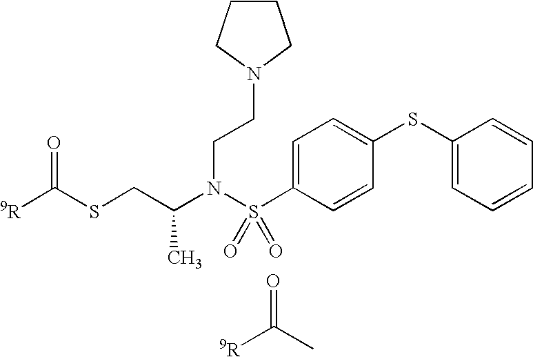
[9R]C(SCC(N(S(C1=CC=C(SC2=CC=CC=C2)C=C1)(=O)=O)CCN1CCCC1)C)=O.[9R]C(C)=O
